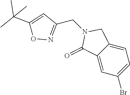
C1=C2C(=CC(Br)=C1)C(=O)N(CC1=NOC(C(C)(C)C)=C1)C2
